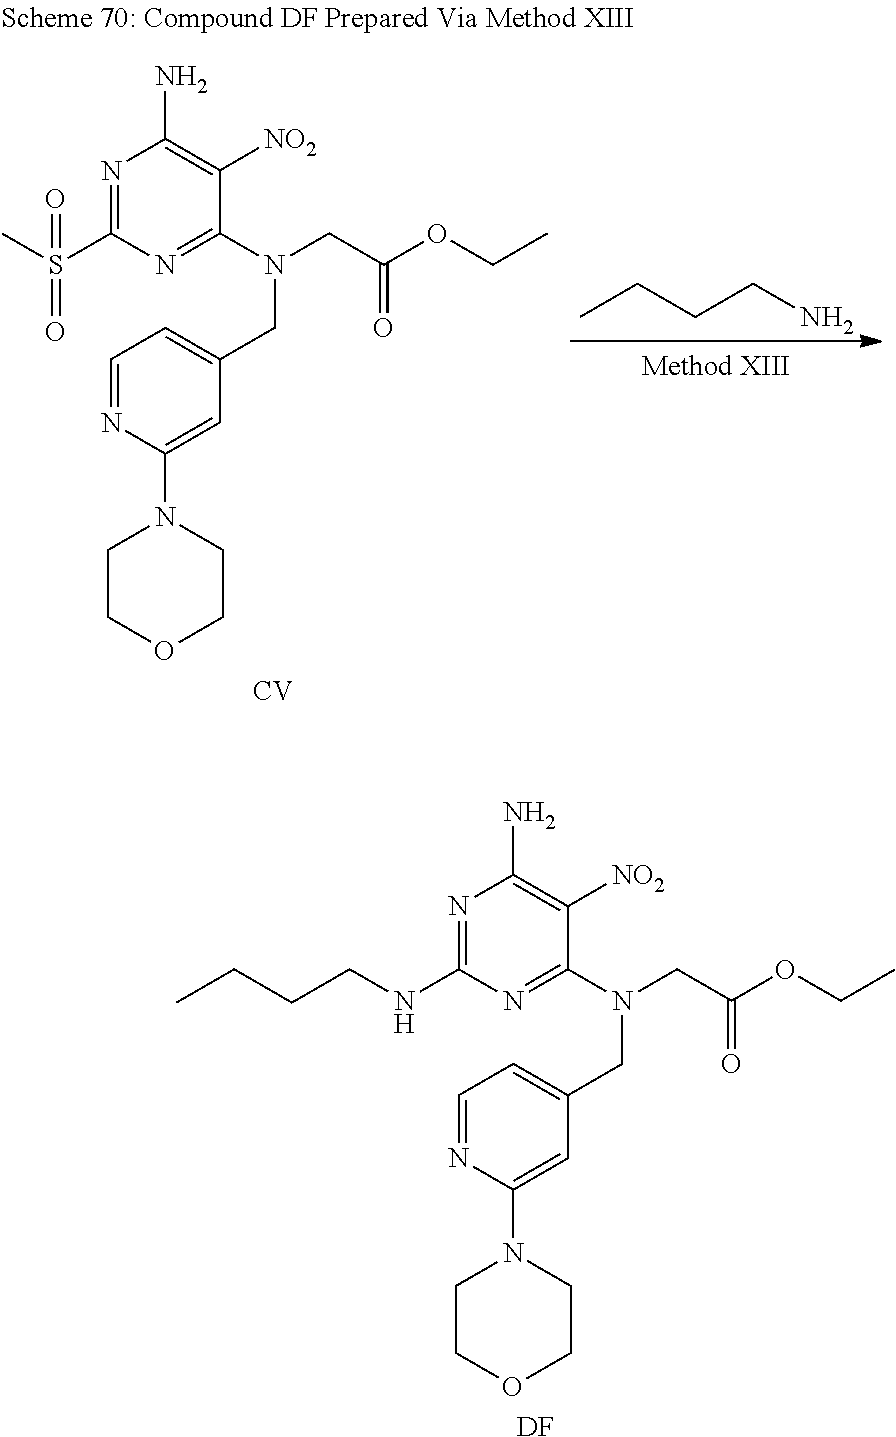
N1=C(NCCCC)N=C(N(CC(OCC)=O)CC2=CC=NC(N3CCOCC3)=C2)C([NO2])=C1N.[DF].CCCCN.N1=C(S(C)(=O)=O)N=C(N(CC(OCC)=O)CC2=CC=NC(N3CCOCC3)=C2)C([NO2])=C1N.[CV]
